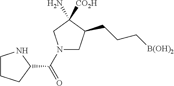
N1(C(C2NCCC2)=O)CC(CCC[B(OH)2])C(N)([CO2H])C1
